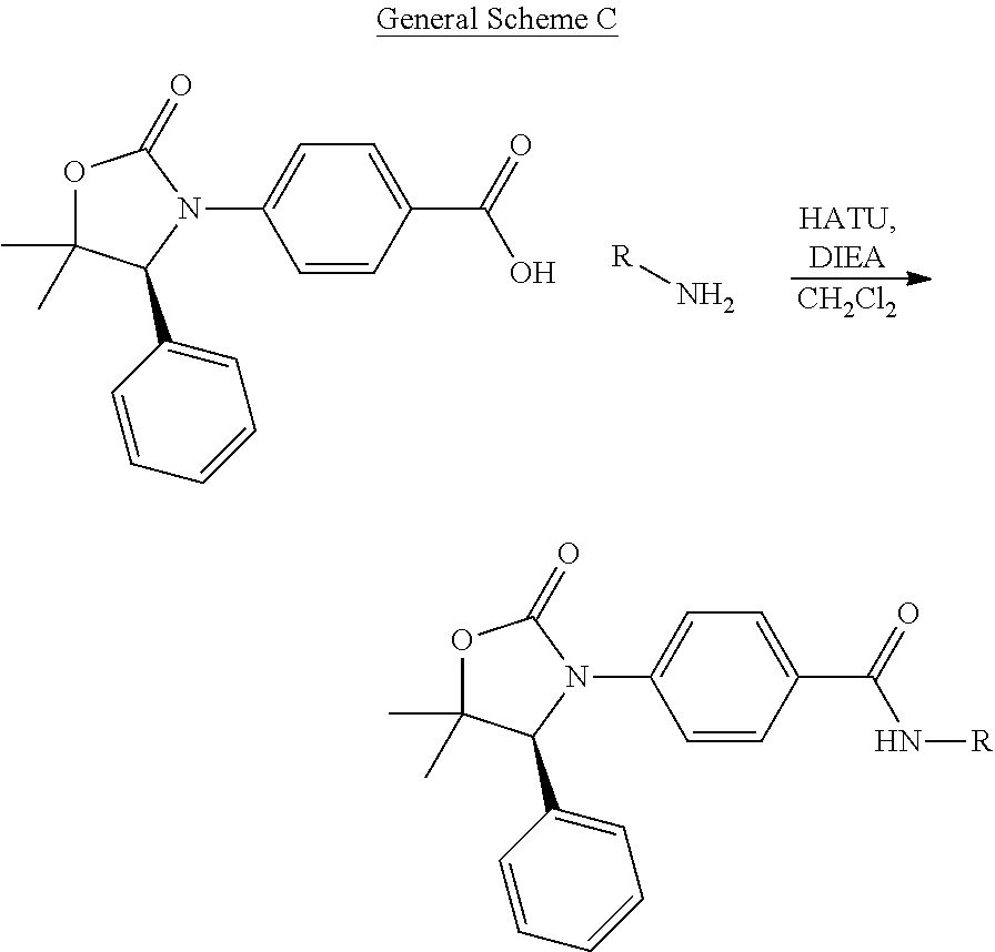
[CH2Cl2].C1=C(N2C(C3=CC=CC=C3)C(C)(C)OC2=O)C=CC(C(=O)O)=C1.[R]N.C1=C(N2C(C3=CC=CC=C3)C(C)(C)OC2=O)C=CC(C(=O)N[R])=C1
